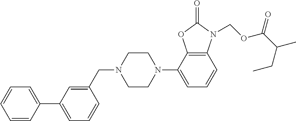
C12=C(C(N3CCN(CC4=CC(C5=CC=CC=C5)=CC=C4)CC3)=CC=C1)OC(=O)N2COC(C(C)CC)=O
